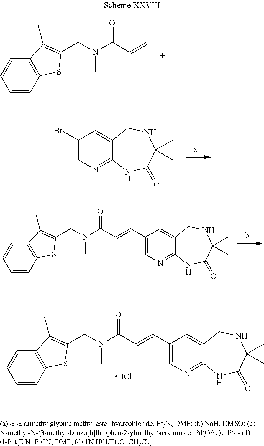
C1=CC2=C(C=C1)C(C)=C(CN(C(C=C)=O)C)S2.C1(Br)=CN=C2C(=C1)CNC(C)(C)C(=O)N2.C1(C=CC(N(CC2=C(C)C3=C(C=CC=C3)S2)C)=O)=CN=C2C(=C1)CNC(C)(C)C(=O)N2.C1(C=CC(N(CC2=C(C)C3=C(C=CC=C3)S2)C)=O)=CN=C2C(=C1)CNC(C)(C)C(=O)N2.Cl
